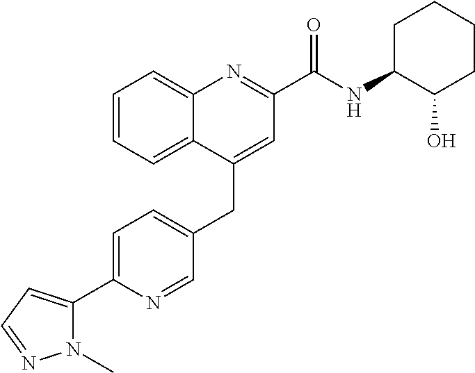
C1=C(C2=CC=NN2C)N=CC(CC2=CC(C(NC3C(O)CCCC3)=O)=NC3=CC=CC=C23)=C1
